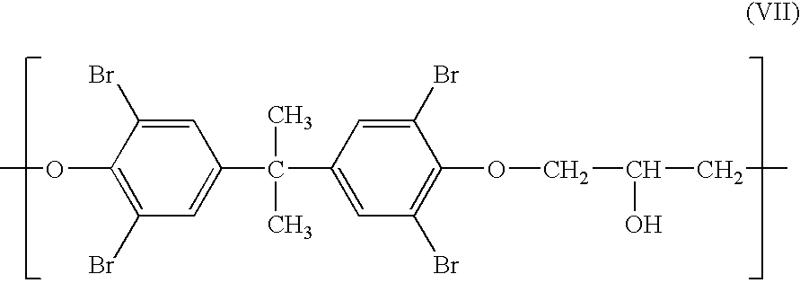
O(C1=C(Br)C=C(C(C2=CC(Br)=C(OCC(CC)O)C(Br)=C2)(C)C)C=C1Br)C
